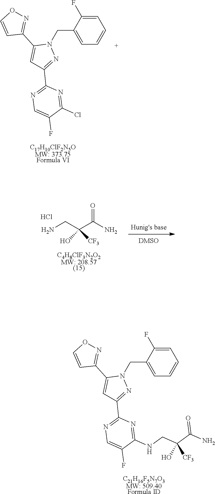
C1=C(F)C(CN2C(C3=NOC=C3)=CC(C3=NC=C(F)C(Cl)=N3)=N2)=CC=C1.[C17H10ClF2N5OMW: 373.75Formula VI].C1=C(F)C(CN2C(C3=NOC=C3)=CC(C3=NC=C(F)C(NCC(O)(C(=O)N)[CF3])=N3)=N2)=CC=C1.[C21H16F5N7O3MW: 509.40Formula ID].[Hunig's base].[DMSO].[C4H8ClF3N2O2MW: 208.57(15)].NCC(O)(C(=O)N)[CF3].Cl
